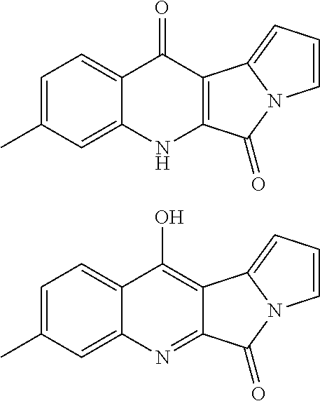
C1=C(C)C=C2C(=C1)C(=O)C1=C(N2)C(=O)N2C1=CC=C2.C1=C(C)C=C2C(=C1)C(O)=C1C(=N2)C(=O)N2C1=CC=C2
